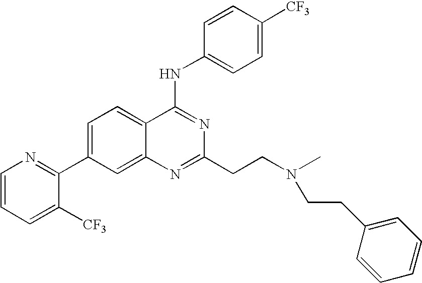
C1=CC=C([CF3])C(C2=CC=C3C(=C2)N=C(CCN(C)CCC2=CC=CC=C2)N=C3NC2=CC=C([CF3])C=C2)=N1
